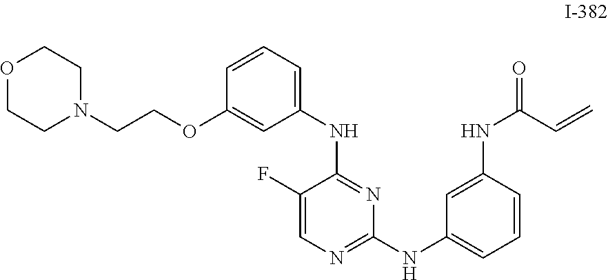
N(C1=NC(NC2=CC=CC(NC(C=C)=O)=C2)=NC=C1F)C1=CC=CC(OCCN2CCOCC2)=C1
